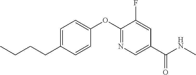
C1=C(CCCC)C=CC(OC2=NC=C(C(NC)=O)C=C2F)=C1
